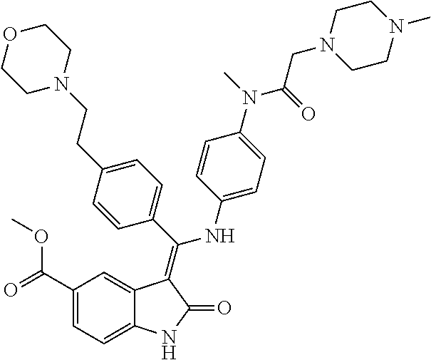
C1(C(=O)OC)=CC=C2C(=C1)C(=C(C1=CC=C(CCN3CCOCC3)C=C1)NC1=CC=C(N(C)C(=O)CN3CCN(C)CC3)C=C1)C(=O)N2
